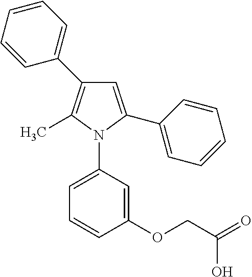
C1=C(C2=CC=CC=C2)N(C2=CC=CC(OCC(=O)O)=C2)C(C)=C1C1=CC=CC=C1
